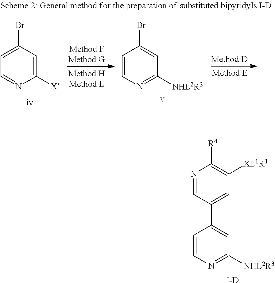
C1=CN=C([NHL2R3])C=C1C1=CC([XL1R1])=C([R4])N=C1.[I-D].C1=C(Br)C=C([X])N=C1.[iv].C1=CN=C([NHL2R3])C=C1Br.[v]
